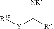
[Y](C([R])=[NR])[R10]
